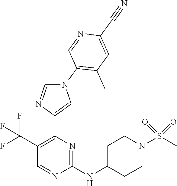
C1(NC2CCN(S(C)(=O)=O)CC2)=NC(C2=CN(C3=C(C)C=C(C#N)N=C3)C=N2)=C(C(F)(F)F)C=N1
